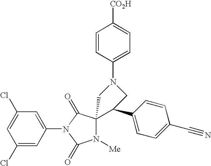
C1(Cl)=CC(Cl)=CC(N2C(=O)N([Me])C3(C2=O)C(C2=CC=C(C#N)C=C2)CN(C2=CC=C([CO2H])C=C2)C3)=C1
